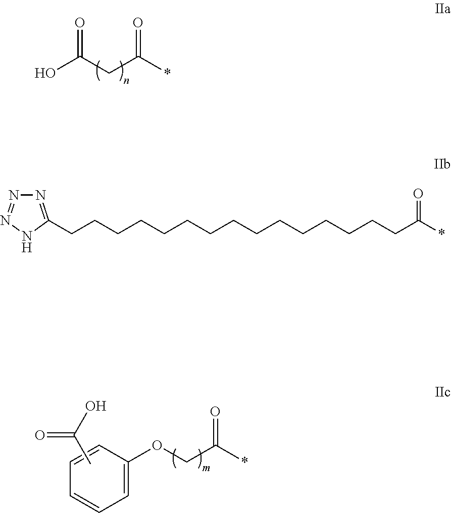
OC(CC(*)=O)=O.C1=CC=C(OCC(*)=O)C=C1.CC(=O)O.N1=C(CCCCCCCCCCCCCCCC(*)=O)NN=N1
